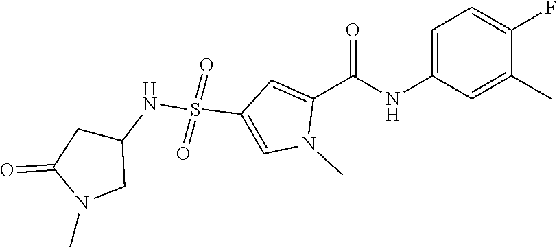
C1=C(NC(C2=CC(S(=O)(=O)NC3CC(=O)N(C)C3)=CN2C)=O)C=C(C)C(F)=C1
